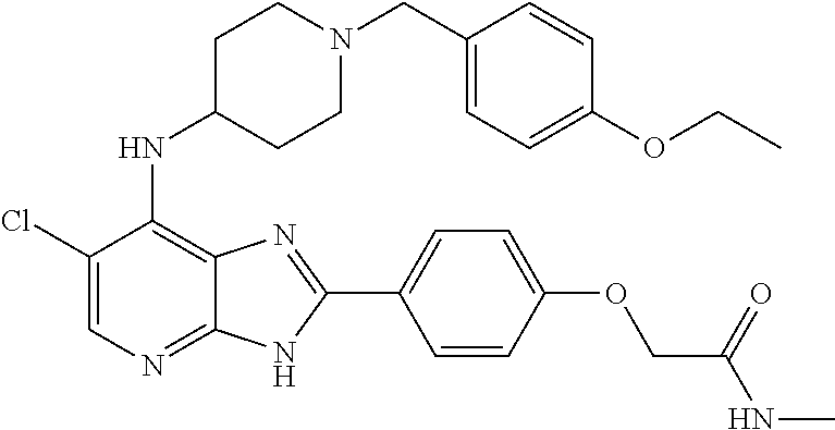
C1(Cl)=CN=C2C(=C1NC1CCN(CC3=CC=C(OCC)C=C3)CC1)N=C(C1=CC=C(OCC(NC)=O)C=C1)N2
